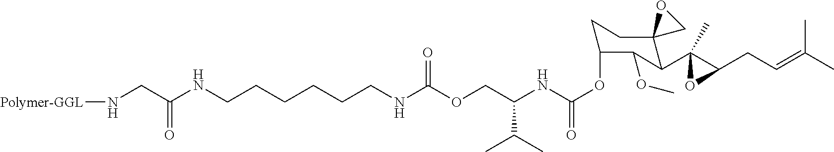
O(CC(NC(OC1CCC2(C(C3(C)C(CC=C(C)C)O3)C1OC)CO2)=O)C(C)C)C(NCCCCCCNC(CN[Polymer-GGL])=O)=O
